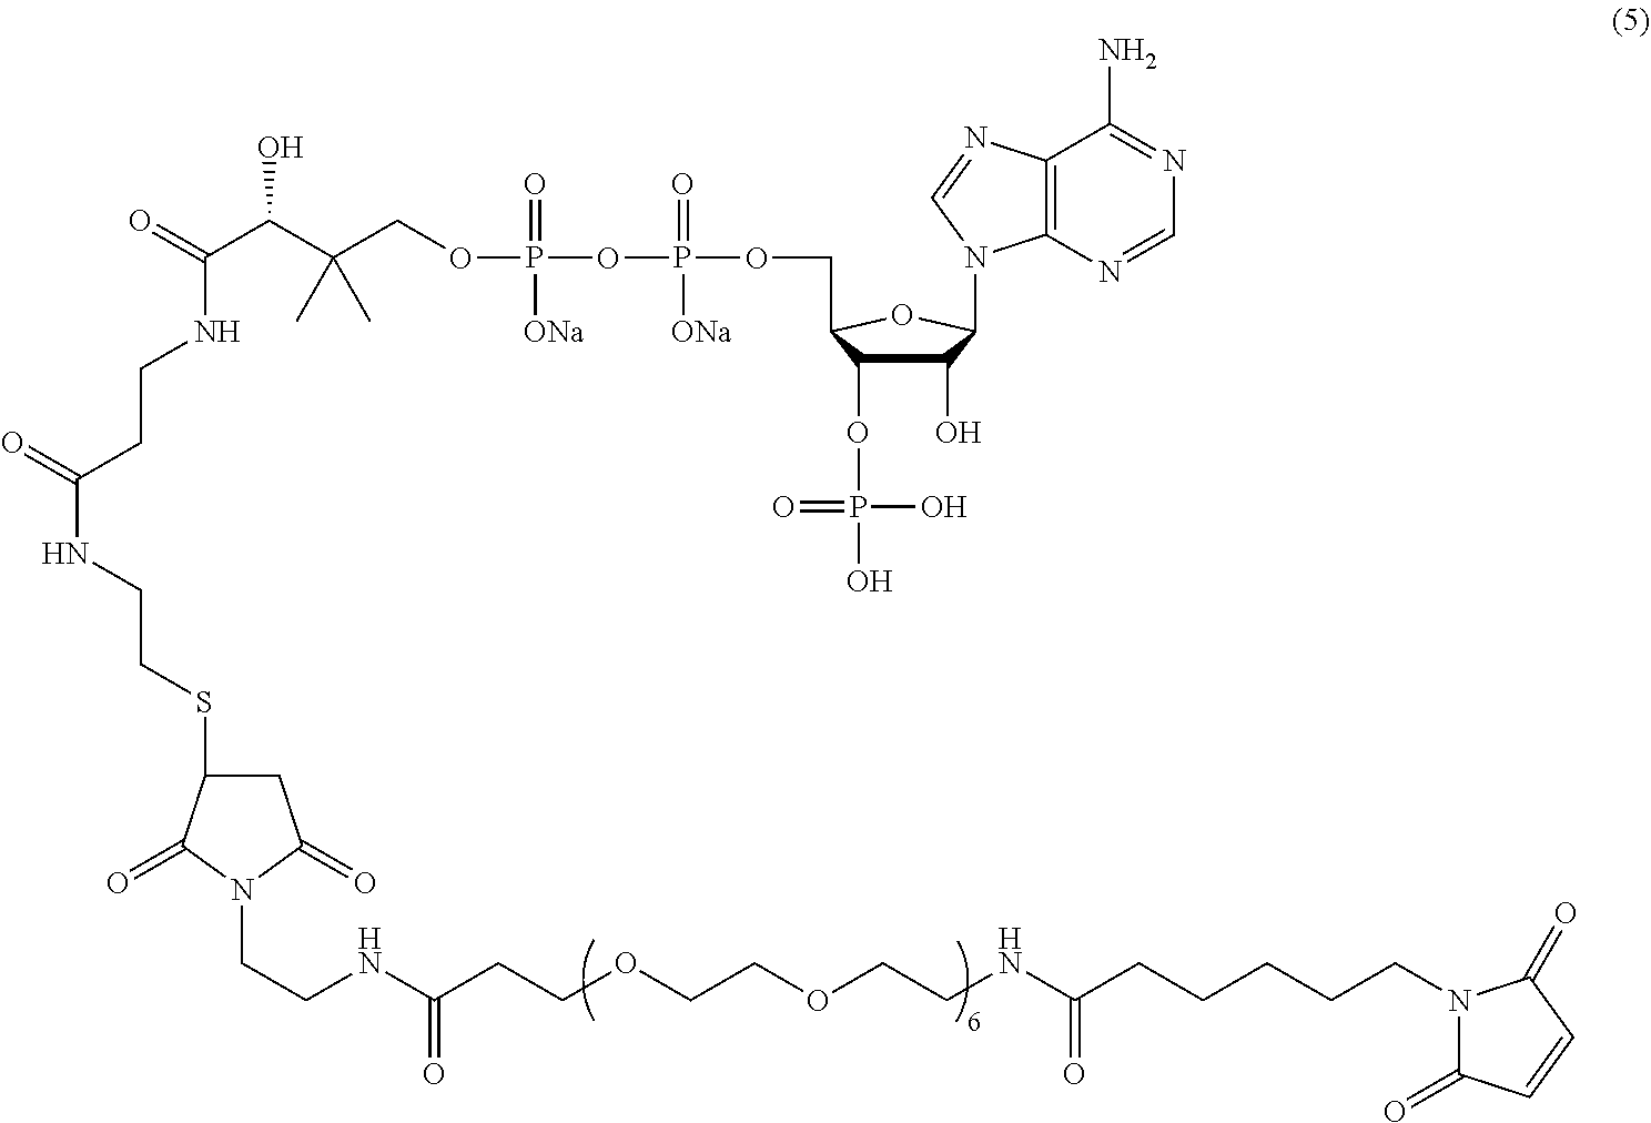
O=C(C(C(COP(OP(=O)(OCC1C(OP(O)(O)=O)C(O)C(N2C3=C(N=C2)C(N)=NC=N3)O1)[ONa])(=O)[ONa])(C)C)O)NCCC(NCCSC1CC(=O)N(CCNC(CCOCCOCCNC(CCCCCN2C(=O)C=CC2=O)=O)=O)C1=O)=O
